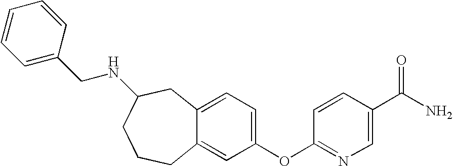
C12=CC(OC3=NC=C(C(N)=O)C=C3)=CC=C1CC(NCC1=CC=CC=C1)CCC2
